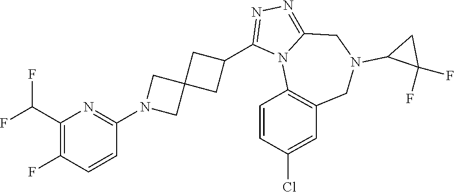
C1(F)=C(C(F)F)N=C(N2CC3(C2)CC(C2=NN=C4N2C2=C(CN(C5C(F)(F)C5)C4)C=C(Cl)C=C2)C3)C=C1
